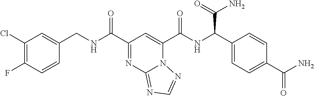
C1(Cl)=C(F)C=CC(CNC(=O)C2=NC3=NC=NN3C(C(=O)NC(C(N)=O)C3=CC=C(C(=O)N)C=C3)=C2)=C1
